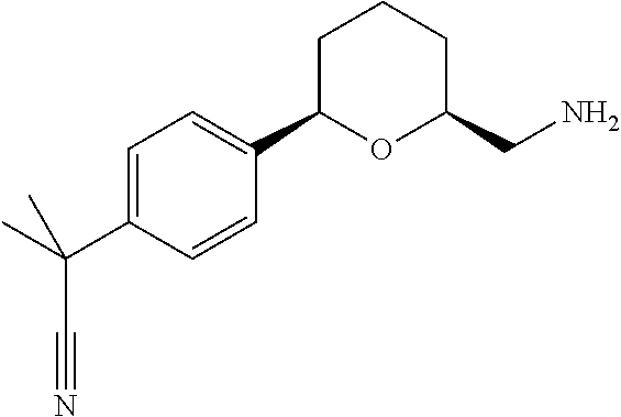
C1CCC(CN)OC1C1=CC=C(C(C)(C#N)C)C=C1
